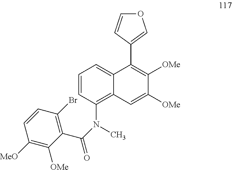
C1=C([OMe])C([OMe])=C(C2=COC=C2)C2=CC=CC(N(C(=O)C3=C(Br)C=CC([MeO])=C3[OMe])C)=C12
